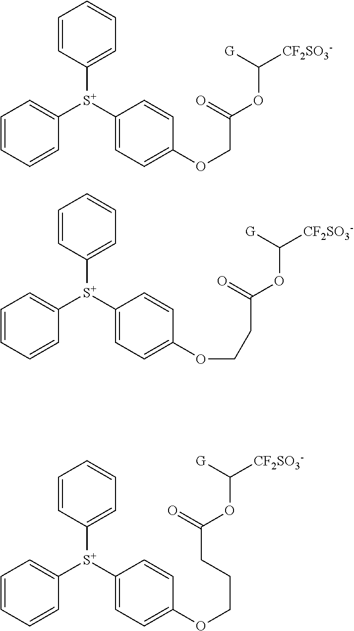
C1=CC([S+](C2=CC=C(OCC(OC([CF2SO3-])[G])=O)C=C2)C2=CC=CC=C2)=CC=C1.C1=CC([S+](C2=CC=C(OCCC(OC([CF2SO3-])[G])=O)C=C2)C2=CC=CC=C2)=CC=C1.C1=CC([S+](C2=CC=C(OCCCC(=O)OC([CF2SO3-])[G])C=C2)C2=CC=CC=C2)=CC=C1
